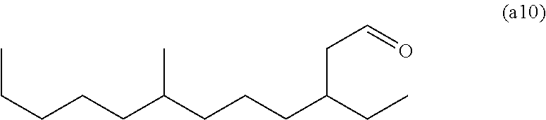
C(C)CCCC(CCCC(CC)CC=O)C
